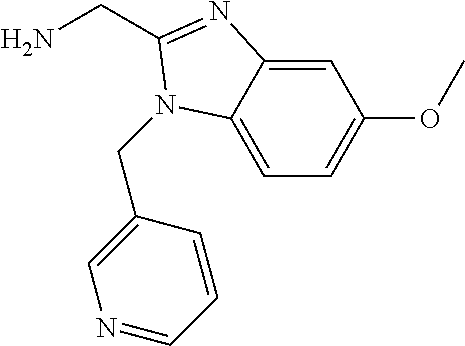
NCC1=NC2=CC(OC)=CC=C2N1CC1=CN=CC=C1
